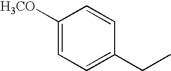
C1([H3CO])=CC=C(CC)C=C1
